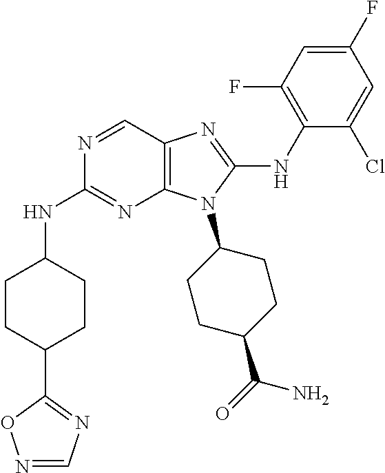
N1=CC2=C(N=C1NC1CCC(C3=NC=NO3)CC1)N(C1CCC(C(=O)N)CC1)C(NC1=C(F)C=C(F)C=C1Cl)=N2
